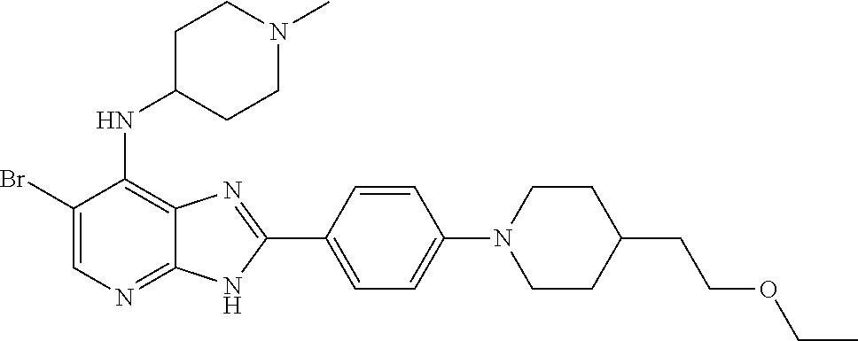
C1(Br)=CN=C2C(=C1NC1CCN(C)CC1)N=C(C1=CC=C(N3CCC(CCOCC)CC3)C=C1)N2
